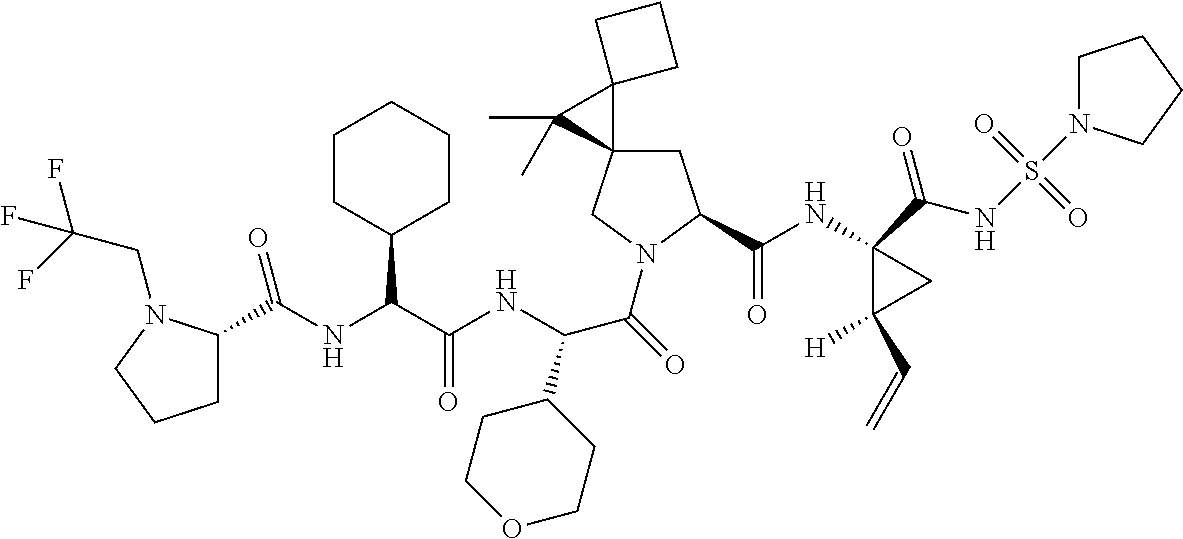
N(C(C1CCOCC1)C(N1CC2(CC1C(NC1(C(NS(=O)(=O)N3CCCC3)=O)C([H])(C=C)C1)=O)C1(C2(C)C)CCC1)=O)C(C(NC(=O)C1CCCN1CC(F)(F)F)C1CCCCC1)=O
